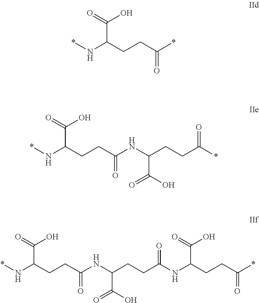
*NC(CCC(*)=O)C(=O)O.*NC(CCC(NC(CCC(*)=O)C(O)=O)=O)C(=O)O.*NC(CCC(NC(CCC(NC(CCC(*)=O)C(=O)O)=O)C(O)=O)=O)C(=O)O
